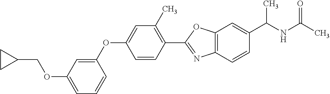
O(C1=CC=CC(OC2=CC(C)=C(C3=NC4=C(O3)C=C(C(NC(C)=O)C)C=C4)C=C2)=C1)CC1CC1
